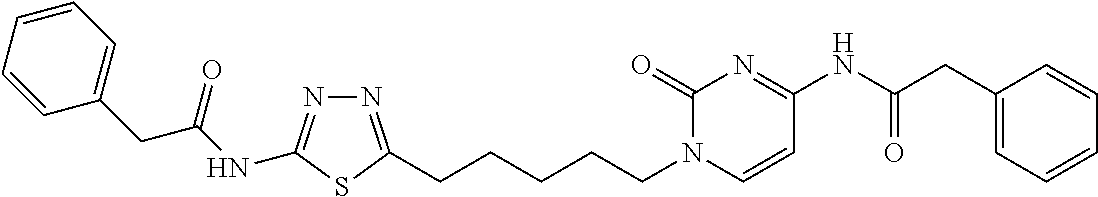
C1(=O)N(CCCCCC2=NN=C(NC(CC3=CC=CC=C3)=O)S2)C=CC(NC(CC2=CC=CC=C2)=O)=N1
